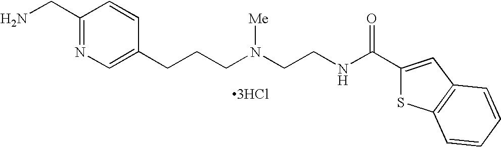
C1(CN)=NC=C(CCCN(CCNC(C2=CC3=C(S2)C=CC=C3)=O)[Me])C=C1.[3HCl]
